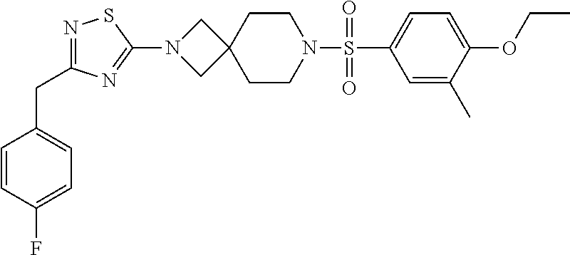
C1=C(C)C(OCC)=CC=C1S(N1CCC2(CC1)CN(C1=NC(CC3=CC=C(F)C=C3)=NS1)C2)(=O)=O
